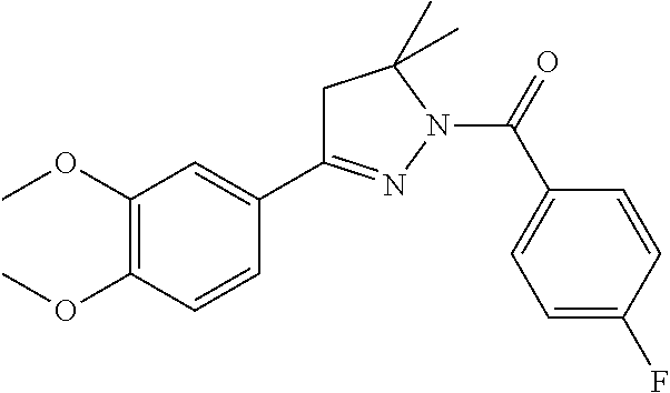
C1(OC)=C(OC)C=CC(C2=NN(C(=O)C3=CC=C(F)C=C3)C(C)(C)C2)=C1
